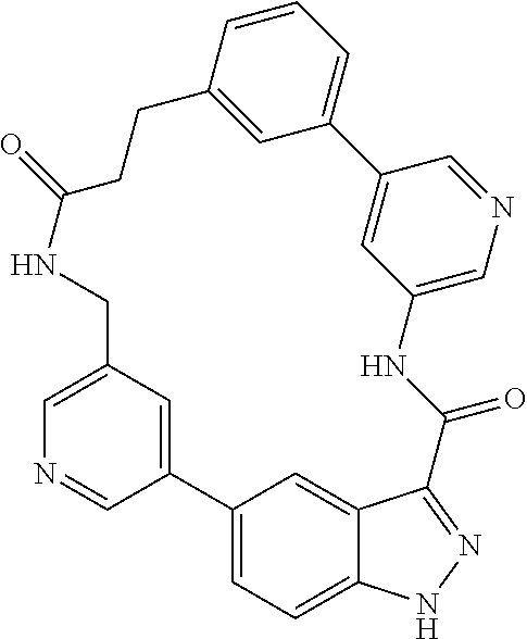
C12=CC(=CN=C1)CNC(=O)CCC1=CC(=CC=C1)C1=CC(=CN=C1)NC(=O)C1=NNC3=CC=C2C=C31
